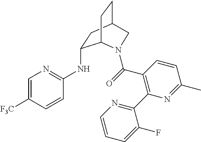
C1=C([F3C])C=CC(NC2CC3CCC2N(C(C2=C(C4=NC=CC=C4F)N=C(C)C=C2)=O)C3)=N1
